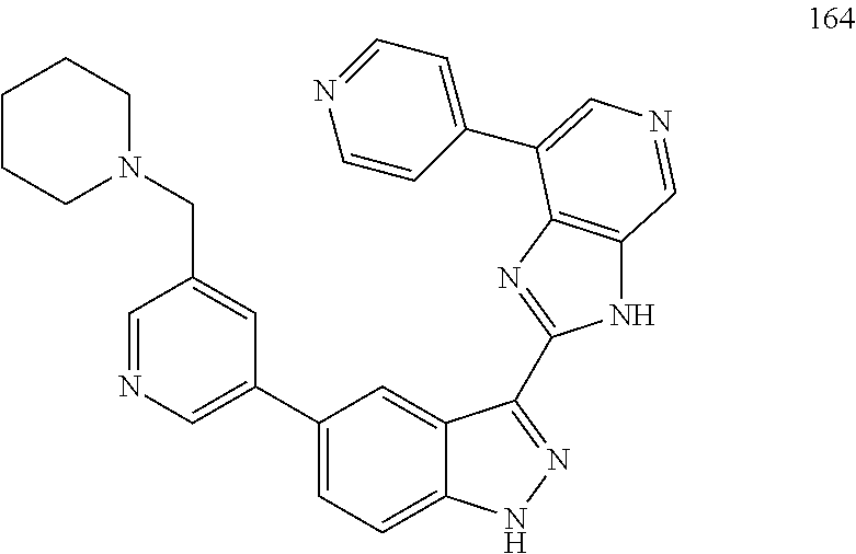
C1=NC=C(C2=CC=C3C(=C2)C(C2=NC4=C(N2)C=NC=C4C2=CC=NC=C2)=NN3)C=C1CN1CCCCC1
